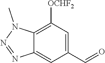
C12=C([OCHF2])C=C(C=O)C=C1N=NN2C
